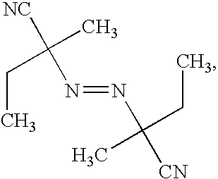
N(=NC([CN])(C)CC)C([NC])(C)CC
